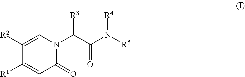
C1([R2])=CN(C(C(=O)N([R5])[R4])[R3])C(=O)C=C1[R1]
